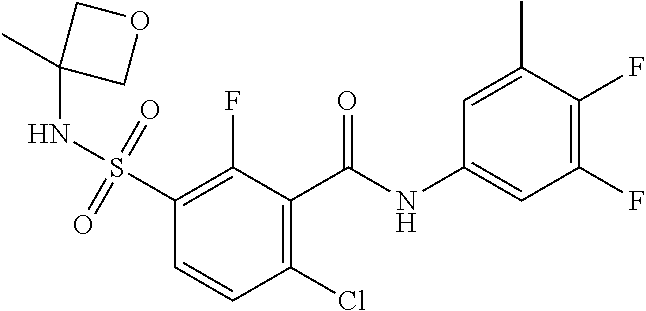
C1(C(NC2=CC(F)=C(F)C(C)=C2)=O)=C(Cl)C=CC(S(=O)(=O)NC2(C)COC2)=C1F
